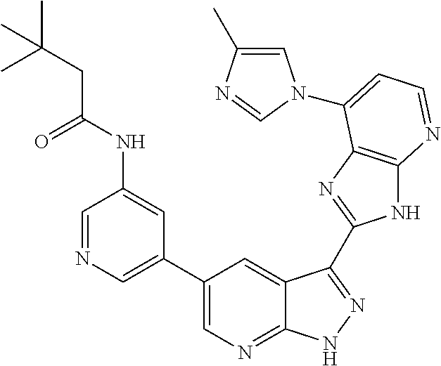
C1=NC=C(C2=CN=C3C(=C2)C(C2=NC4=C(N2)N=CC=C4N2C=C(C)N=C2)=NN3)C=C1NC(CC(C)(C)C)=O
